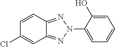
C1=CC2=NN(C3=CC=CC=C3O)N=C2C=C1Cl
